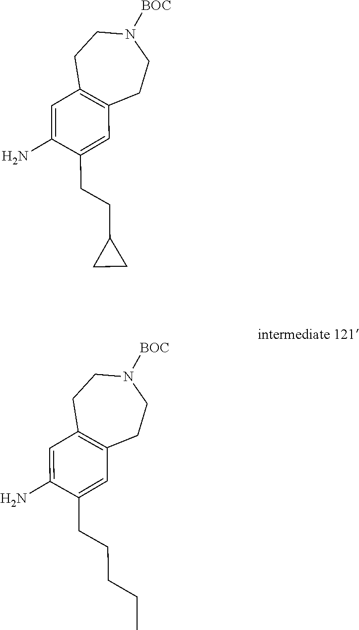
N1([BOC])CCC2=C(CC1)C=C(CCCCC)C(N)=C2.N1([BOC])CCC2=C(CC1)C=C(CCC1CC1)C(N)=C2
